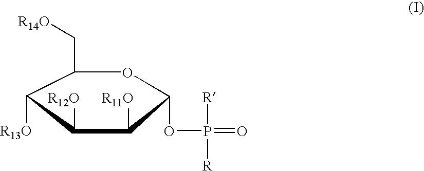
[R]P(=O)([R])OC1C([R11O])C([R12O])C([R13O])C(C[R14O])O1
